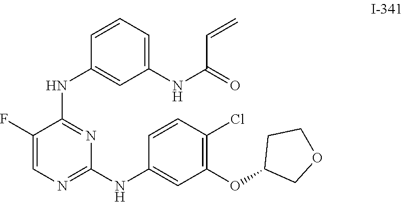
C1(F)=CN=C(NC2=CC(OC3COCC3)=C(Cl)C=C2)N=C1NC1=CC(NC(C=C)=O)=CC=C1
